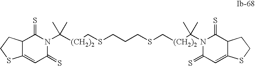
C12=CC(=S)N(C([(CH2)2]CSCCCSC[(CH2)2]C(C)(C)N3C(=S)C=C4C(CCS4)C3=S)(C)C)C(=S)C1CCS2
